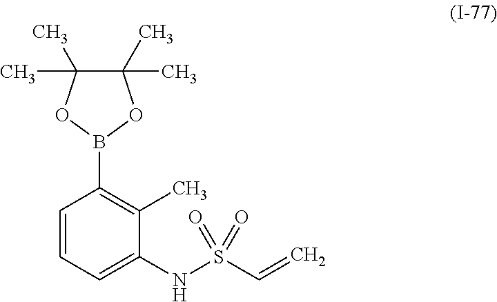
C1=CC=C(NS(C=C)(=O)=O)C(C)=C1B1OC(C)(C)C(C)(C)O1
